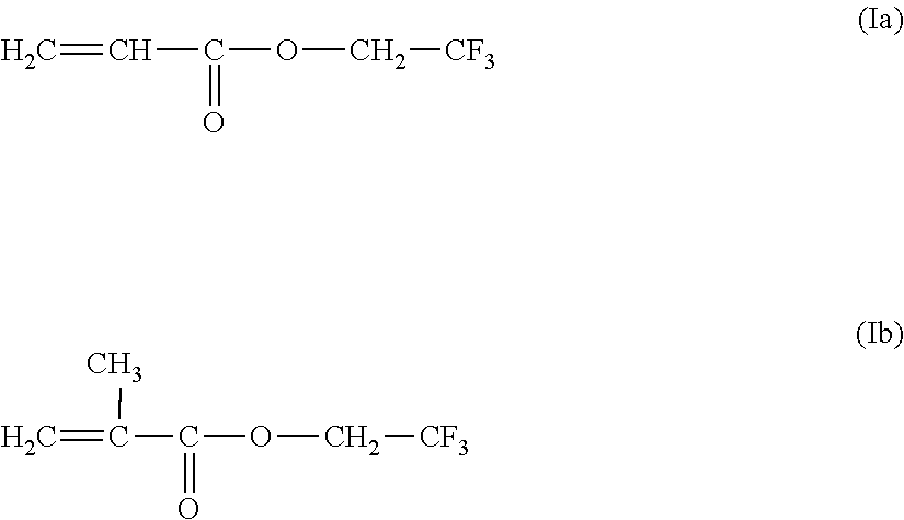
C=CC(=O)OC[CF3].C=C(C(=O)OC[CF3])C
